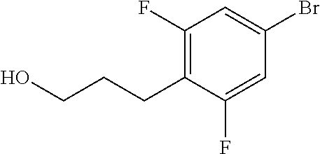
C1(F)=CC(Br)=CC(F)=C1CCCO
